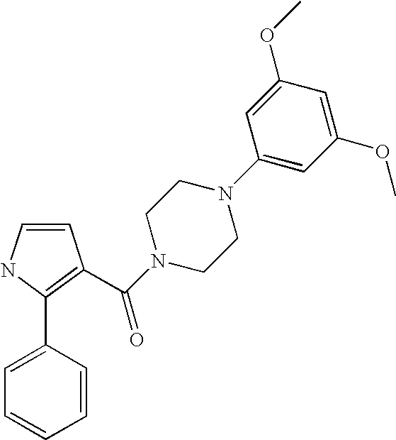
C1=CNC(C2=CC=CC=C2)=C1C(N1CCN(C2=CC(OC)=CC(OC)=C2)CC1)=O
